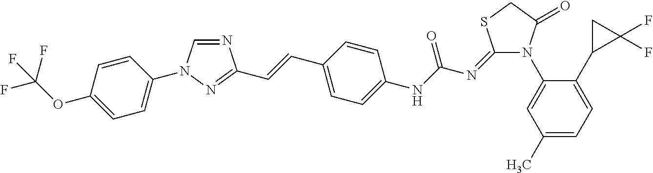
N1=CN(C2=CC=C(OC(F)(F)F)C=C2)N=C1C=CC1=CC=C(NC(=O)N=C2N(C3=CC(C)=CC=C3C3C(F)(F)C3)C(=O)CS2)C=C1
